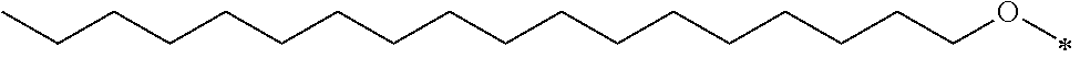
C(COC)CCCCCCCCCCCCCCCC
